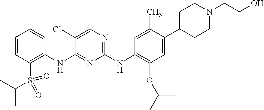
C1=CC=CC(NC2=NC(NC3=C(OC(C)C)C=C(C4CCN(CCO)CC4)C(C)=C3)=NC=C2Cl)=C1S(C(C)C)(=O)=O
